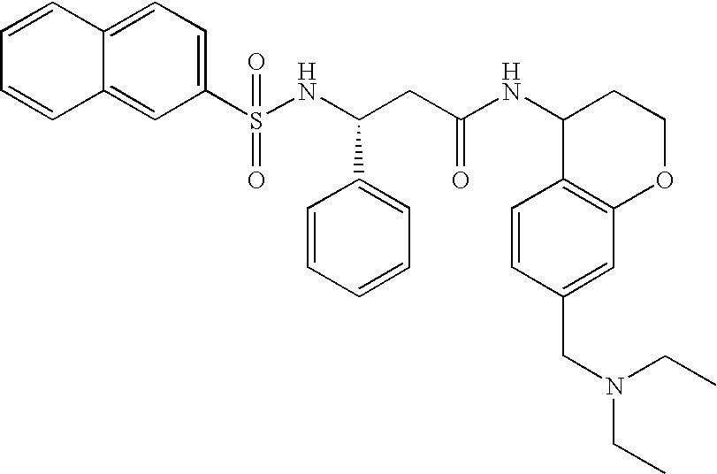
C1=CC2=CC=C(S(NC(CC(NC3C4=C(OCC3)C=C(CN(CC)CC)C=C4)=O)C3=CC=CC=C3)(=O)=O)C=C2C=C1
